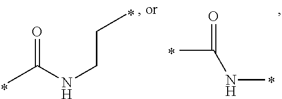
CC(NCCC)=O.CC(NC)=O
